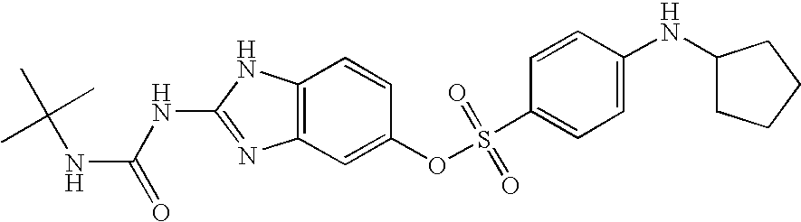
C12=C(C=C(OS(C3=CC=C(NC4CCCC4)C=C3)(=O)=O)C=C1)N=C(NC(=O)NC(C)(C)C)N2
